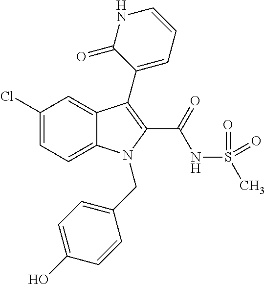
C1(Cl)=CC=C2C(=C1)C(C1=CC=CNC1=O)=C(C(NS(C)(=O)=O)=O)N2CC1=CC=C(O)C=C1
